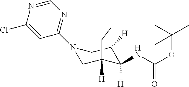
N1(C2=NC=NC(Cl)=C2)CC2([H])C(NC(OC(C)(C)C)=O)([H])C([H])(C1)CC2
